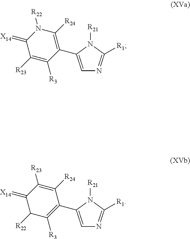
[R21]N1C([R1])=NC=C1C1=C([R24])N([R22])C(=[X14])C([R23])=C1[R3].[R21]N1C([R1])=NC=C1C1=C([R3])C([R22])C(=[X14])C([R23])=C1[R24]
